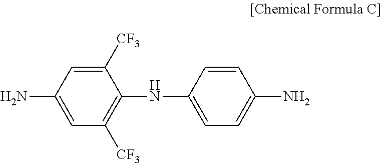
C1(NC2=CC=C(N)C=C2)=C([CF3])C=C(N)C=C1[CF3]
